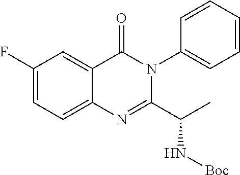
C1=CC=CC=C1N1C(=O)C2=CC(F)=CC=C2N=C1C(C)N[Boc]
